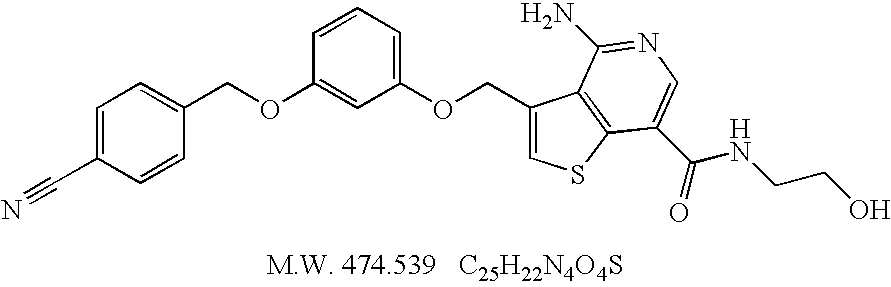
C1(COC2=CC(OCC3=CSC4=C3C(N)=NC=C4C(=O)NCCO)=CC=C2)=CC=C(C#N)C=C1
